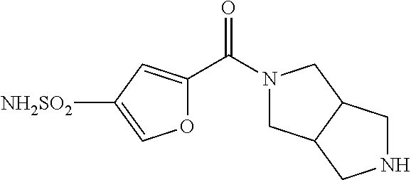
N1(C(C2=CC([NH2SO2])=CO2)=O)CC2C(C1)CNC2
